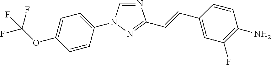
C1(N2C=NC(C=CC3=CC(F)=C(N)C=C3)=N2)=CC=C(OC(F)(F)F)C=C1
